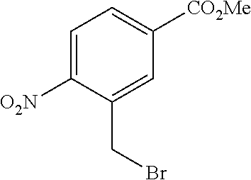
C1=C([O2N])C(CBr)=CC([CO2Me])=C1
